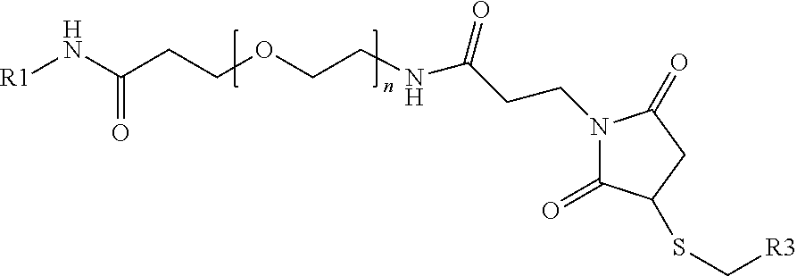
[R1]NC(CCOCCNC(CCN1C(=O)C(SC[R3])CC1=O)=O)=O
